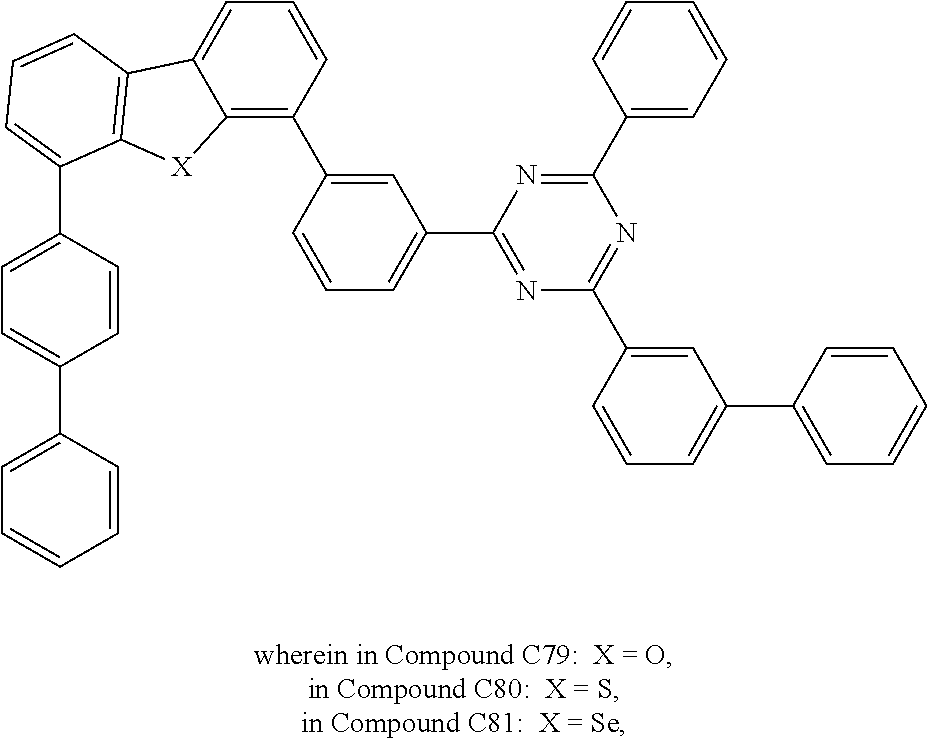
C12=C(C3=CC(C4=NC(C5=CC(C6=CC=CC=C6)=CC=C5)=NC(C5=CC=CC=C5)=N4)=CC=C3)C=CC=C1C1=C([X]2)C(C2=CC=C(C3=CC=CC=C3)C=C2)=CC=C1
